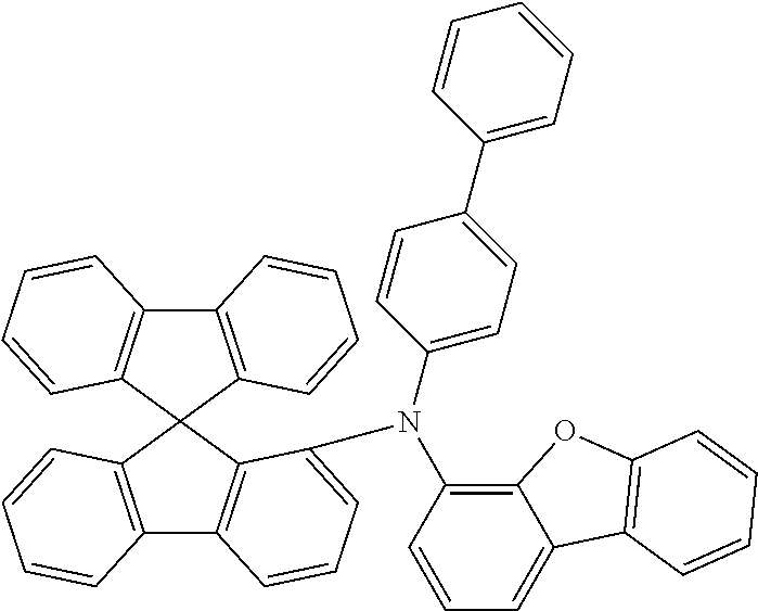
C1(C2=CC=C(N(C3=C4C(=CC=C3)C3=C(O4)C=CC=C3)C3=CC=CC4=C3C3(C5=C4C=CC=C5)C4=C(C5=C3C=CC=C5)C=CC=C4)C=C2)=CC=CC=C1
